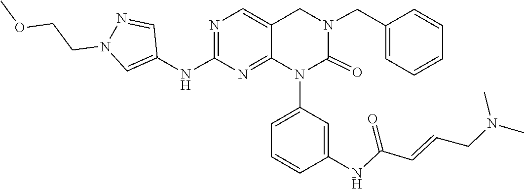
C(=CCN(C)C)C(NC1=CC(N2C(=O)N(CC3=CC=CC=C3)CC3=CN=C(NC4=CN(CCOC)N=C4)N=C23)=CC=C1)=O
